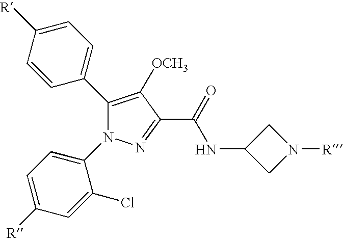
C1(C2=CC=C([R])C=C2)=C([OCH3])C(C(=O)NC2CN([R])C2)=NN1C1=CC=C([R])C=C1Cl
